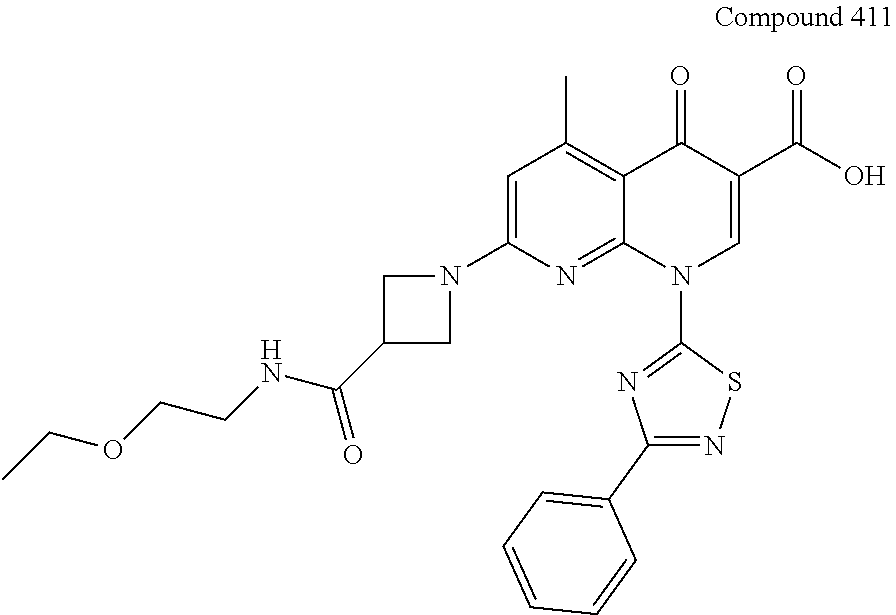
C1=C(N2CC(C(NCCOCC)=O)C2)N=C2C(=C1C)C(=O)C(C(=O)O)=CN2C1=NC(C2=CC=CC=C2)=NS1
